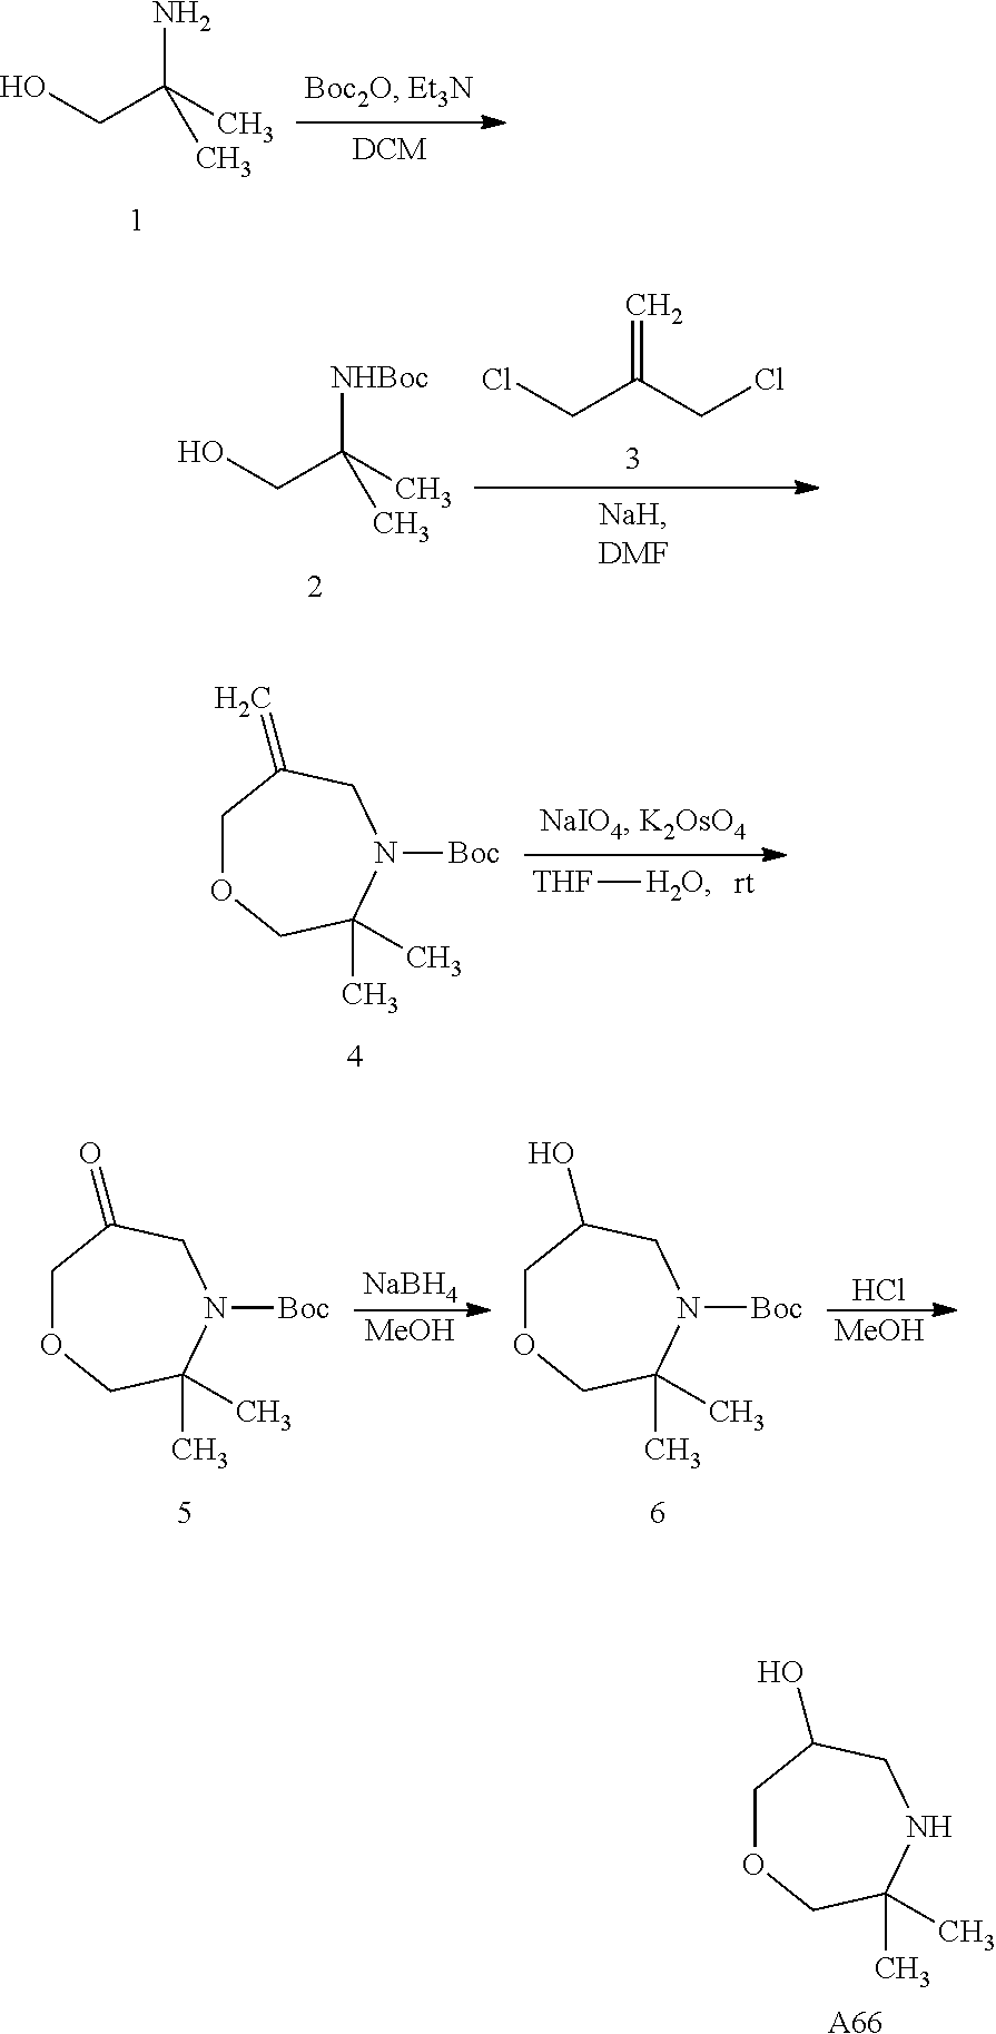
[THF][H2O].C1OCC(C)(C)N([Boc])CC1=C.C1OCC(C)(C)NCC1O.[A66].NC(CO)(C)C.C=C(CCl)CCl.[NHBoc]C(CO)(C)C.C1OCC(C)(C)N([Boc])CC1=O.[NaBH4].[MeOH].C1OCC(C)(C)N([Boc])CC1O.Cl.[MeOH]
